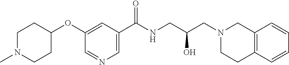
C1(OC2CCN(C)CC2)=CC(C(NCC(CN2CCC3=C(C2)C=CC=C3)O)=O)=CN=C1
